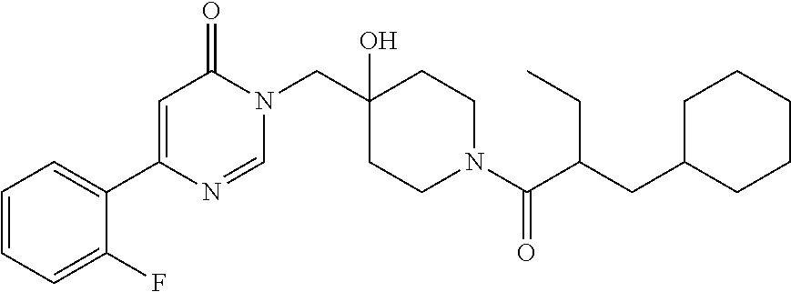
N1(CC2(O)CCN(C(=O)C(CC3CCCCC3)CC)CC2)C(=O)C=C(C2=CC=CC=C2F)N=C1
